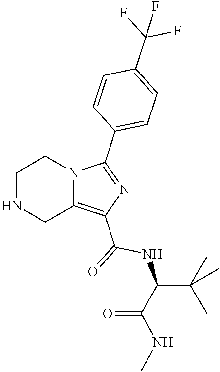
C1NCC2=C(C(=O)NC(C(C)(C)C)C(NC)=O)N=C(C3=CC=C(C(F)(F)F)C=C3)N2C1
